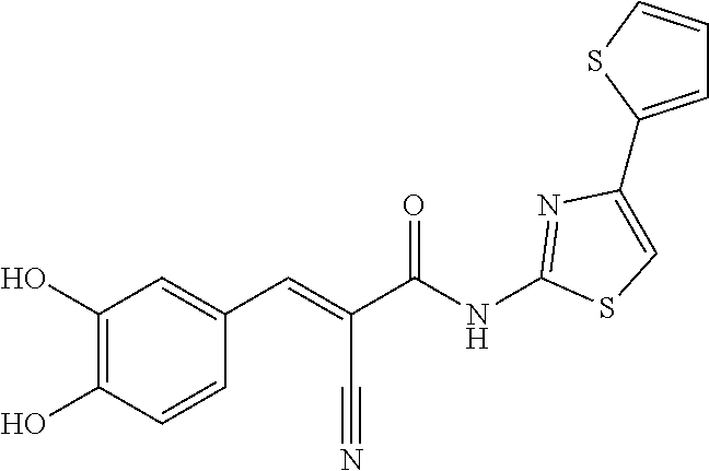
C1(C2=CC=CS2)=CSC(NC(C(C#N)=CC2=CC(O)=C(O)C=C2)=O)=N1
